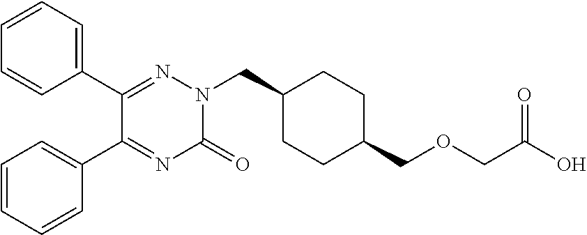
C1(C2=NN(CC3CCC(COCC(O)=O)CC3)C(=O)N=C2C2=CC=CC=C2)=CC=CC=C1
